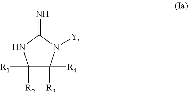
C1([R1])([R2])C([R4])([R3])N([Y])C(=N)N1
